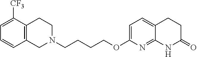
C1N(CCCCOC2=CC=C3C(=N2)NC(=O)CC3)CCC2=C1C=CC=C2[CF3]
